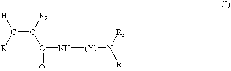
C(=C([R2])C(=O)N[(Y)]N([R3])[R4])([H])[R1]
